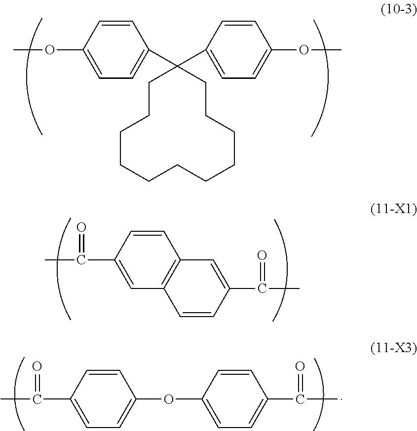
C1=CC(OC)=CC=C1C1(C2=CC=C(OC)C=C2)CCCCCCCCCCC1.C1=CC(C(=O)C)=CC2=C1C=C(C(C)=O)C=C2.C1=CC(C(C)=O)=CC=C1OC1=CC=C(C(C)=O)C=C1
